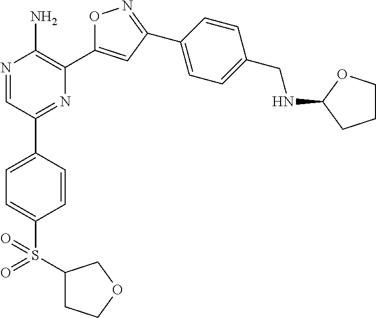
N1=CC(C2=CC=C(S(C3CCOC3)(=O)=O)C=C2)=NC(C2=CC(C3=CC=C(CNC4CCCO4)C=C3)=NO2)=C1N
